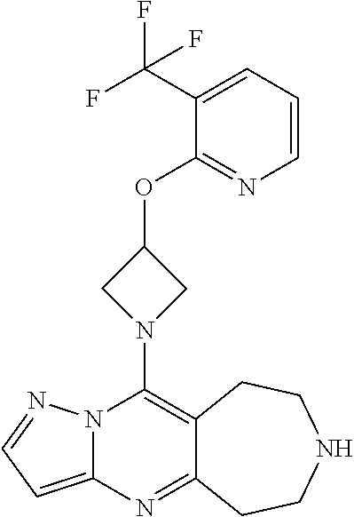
N12C(=CC=N1)N=C1C(=C2N2CC(OC3=NC=CC=C3C(F)(F)F)C2)CCNCC1
